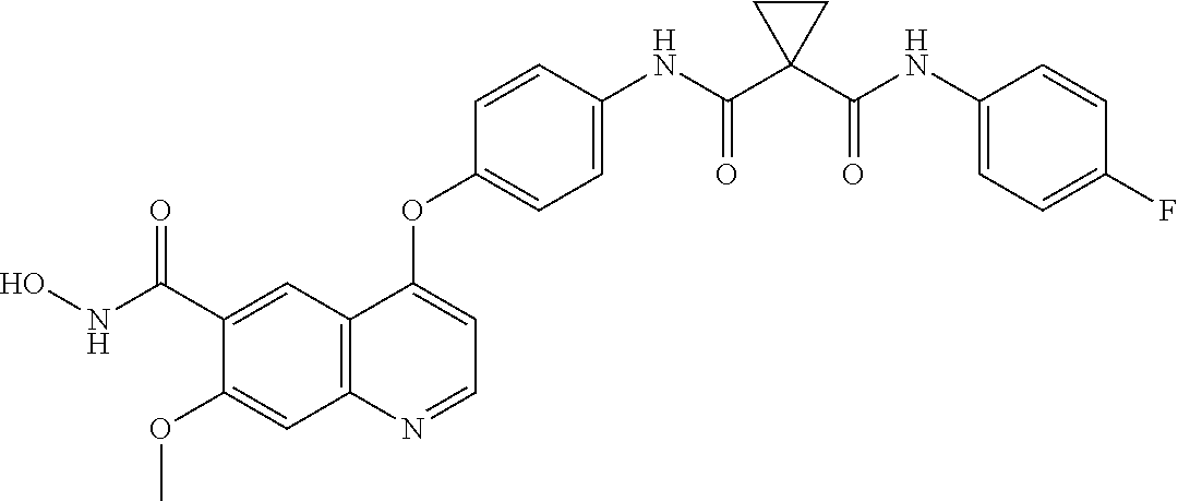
C12=C(N=CC=C1OC1=CC=C(NC(C3(C(NC4=CC=C(F)C=C4)=O)CC3)=O)C=C1)C=C(OC)C(C(=O)NO)=C2
